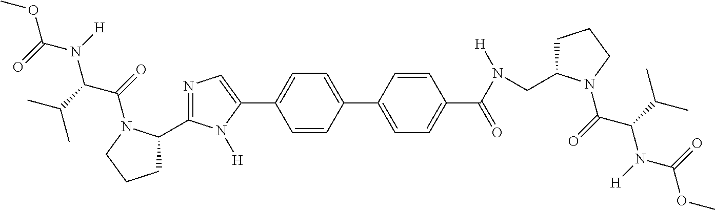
C1=CC(C2=CC=C(C(N(CC3CCCN3C(=O)C(C(C)C)N(C(OC)=O)[H])[H])=O)C=C2)=CC=C1C1=CN=C(C2CCCN2C(=O)C(C(C)C)N(C(OC)=O)[H])N1[H]
